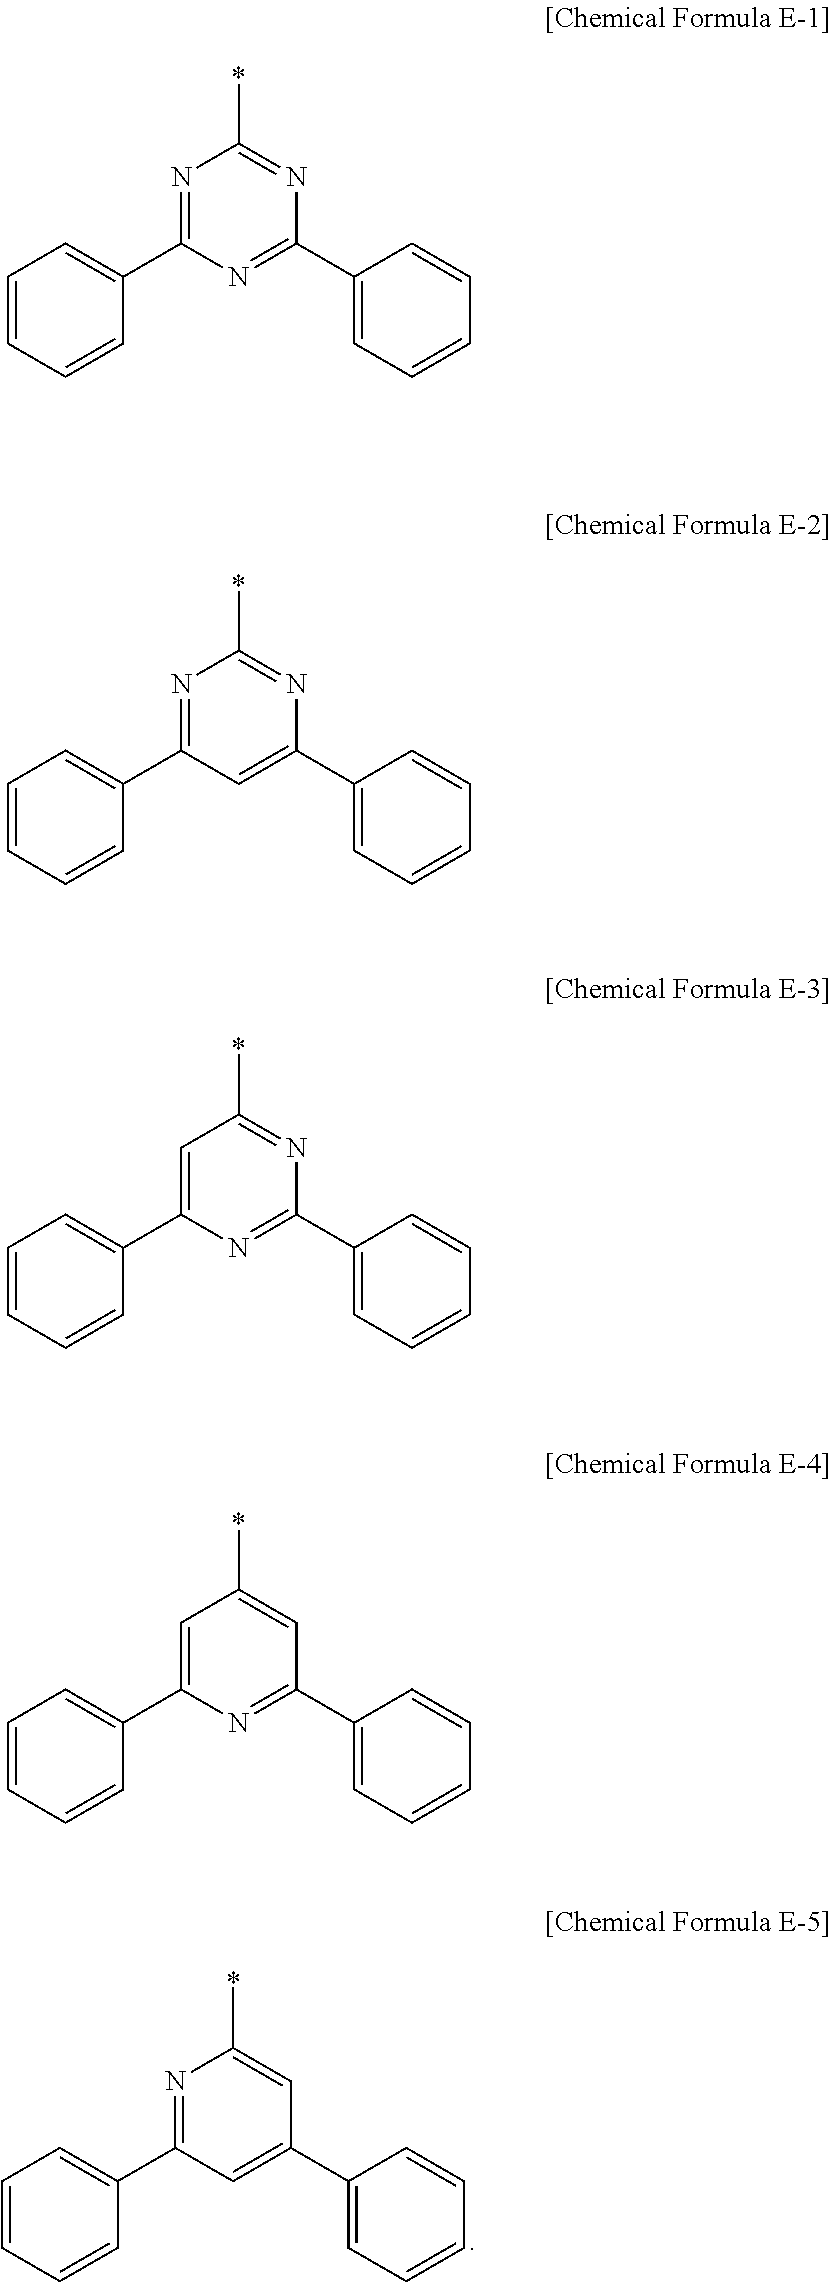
N1=C(C2=CC=CC=C2)C=C(C2=CC=CC=C2)C=C1*.N1=C(C2=CC=CC=C2)N=C(C2=CC=CC=C2)N=C1*.N1=C(C2=CC=CC=C2)C=C(C2=CC=CC=C2)N=C1*.C1=C(C2=CC=CC=C2)N=C(C2=CC=CC=C2)N=C1*.C1=C(C2=CC=CC=C2)N=C(C2=CC=CC=C2)C=C1*
